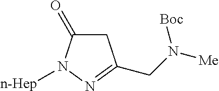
C1C(=O)N([n-Hep])N=C1CN([Me])[Boc]
